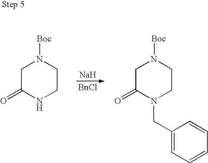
C1C(=O)NCCN1[Boc].[Na].[BnCl].C1C(=O)N(CC2=CC=CC=C2)CCN1[Boc]
